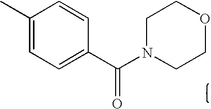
C1(C)=CC=C(C(N2CCOCC2)=O)C=C1
